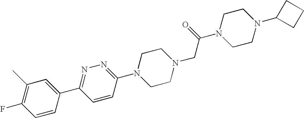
N1=C(C2=CC(C)=C(F)C=C2)C=CC(N2CCN(CC(N3CCN(C4CCC4)CC3)=O)CC2)=N1
